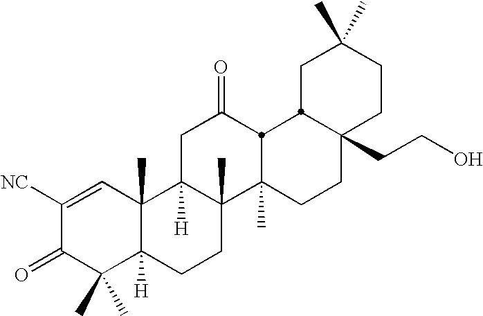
C1C(C)(C)CCC2(CCO)CCC3(C)C4(C)C([H])(CC(=O)C3C12)C1(C)C([H])(CC4)C(C)(C)C(=O)C([NC])=C1
